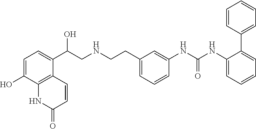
C1=C(O)C2=C(C(C(CNCCC3=CC=CC(NC(NC4=CC=CC=C4C4=CC=CC=C4)=O)=C3)O)=C1)C=CC(=O)N2
